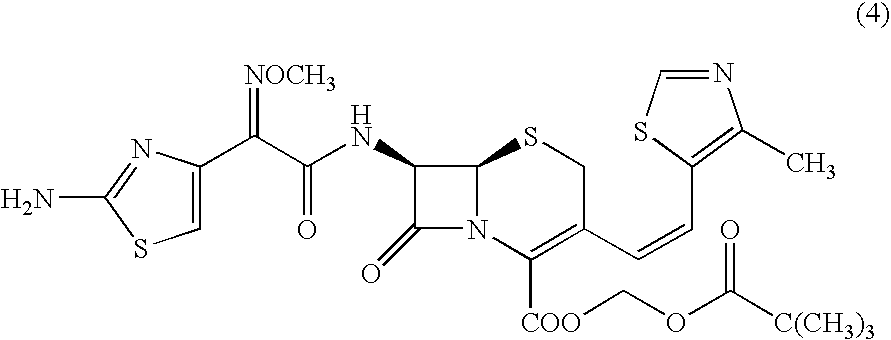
C1=C(C(C(NC2C(=O)N3C2SCC(C=CC2=C(C)N=CS2)=C3[COO]COC([C(CH3)3])=O)=O)=[NOCH3])N=C(N)S1
